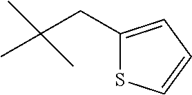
C1(CC(C)(C)C)=CC=CS1
